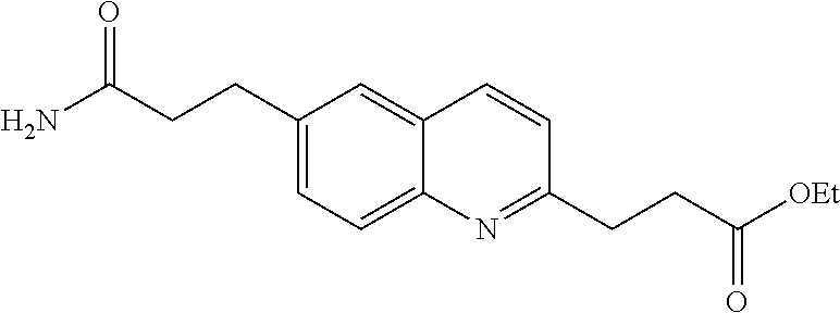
C1(CCC(N)=O)=CC=C2C(=C1)C=CC(CCC([OEt])=O)=N2
